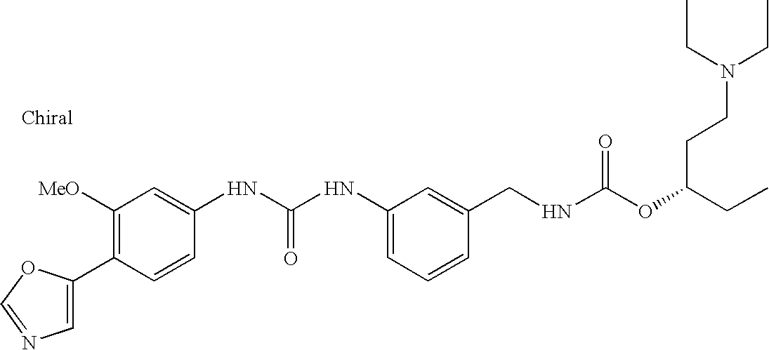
C1(C2=CN=CO2)=C([MeO])C=C(NC(NC2=CC=CC(CNC(OC(CC)CCN(CC)CC)=O)=C2)=O)C=C1
